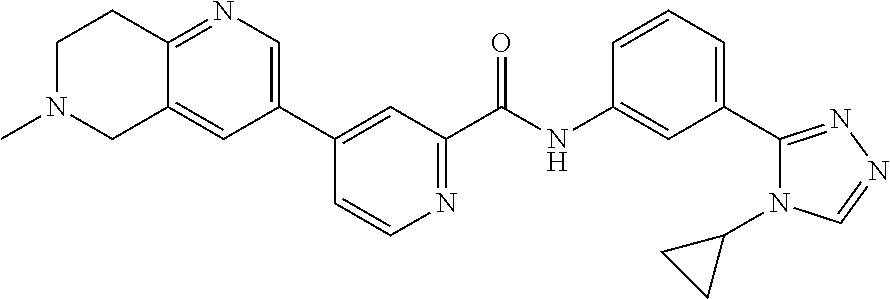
C1(C2=CN=C3C(=C2)CN(C)CC3)=CC(C(NC2=CC(C3=NN=CN3C3CC3)=CC=C2)=O)=NC=C1
